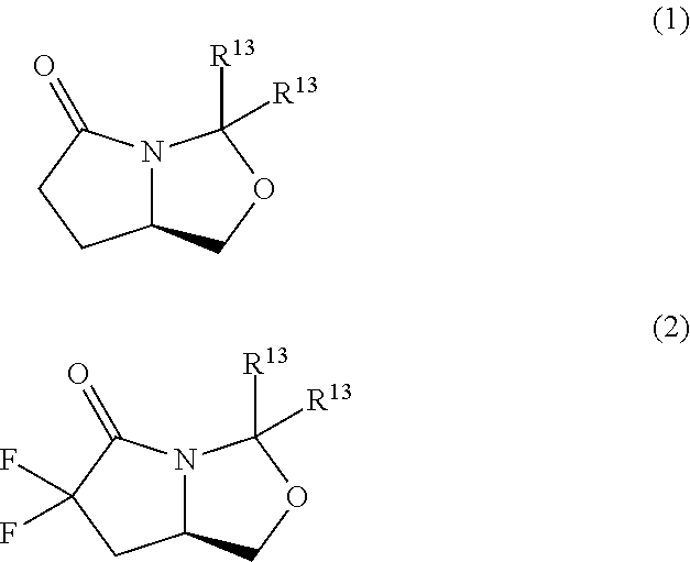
C12N(C(=O)CC1)C([R13])([R13])OC2.C12N(C(=O)C(F)(F)C1)C([R13])([R13])OC2
